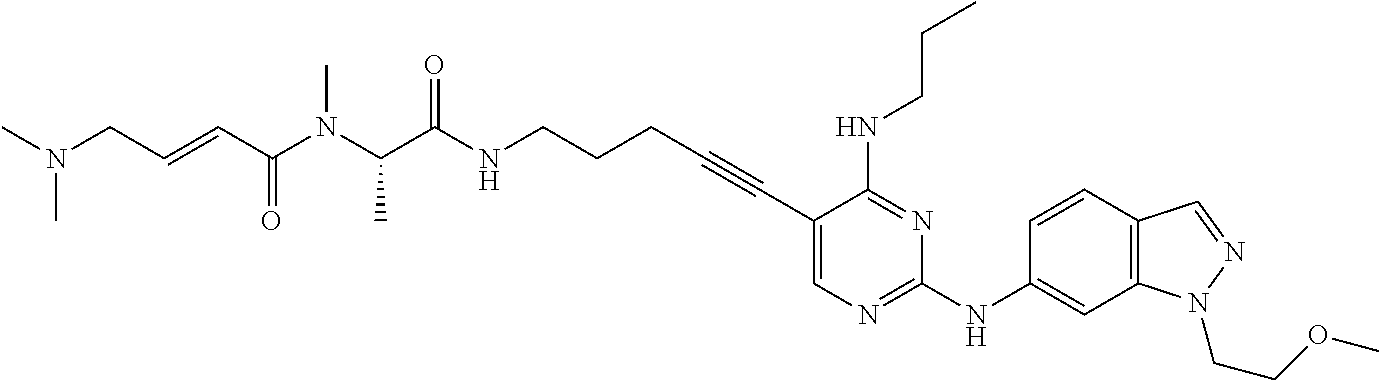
C1(C#CCCCNC(C(N(C(C=CCN(C)C)=O)C)C)=O)=CN=C(NC2=CC3=C(C=C2)C=NN3CCOC)N=C1NCCC
